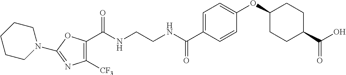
C(NCCNC(C1=CC=C(OC2CCC(C(O)=O)CC2)C=C1)=O)(=O)C1=C([CF3])N=C(N2CCCCC2)O1
